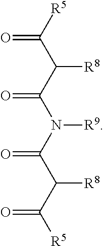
[R5]C(C(C(N(C(C(C([R5])=O)[R8])=O)[R9])=O)[R8])=O
